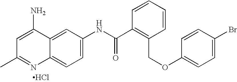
CC1=NC2=CC=C(NC(C3=C(COC4=CC=C(Br)C=C4)C=CC=C3)=O)C=C2C(N)=C1.Cl
